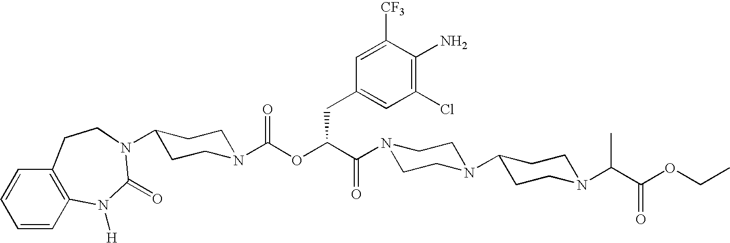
N1(C(C(OC(N2CCC(N3C(=O)N([H])C4=C(C=CC=C4)CC3)CC2)=O)CC2=CC(Cl)=C(N)C([CF3])=C2)=O)CCN(C2CCN(C(C(OCC)=O)C)CC2)CC1
